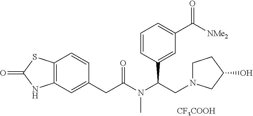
C12=C(C=C(CC(N(C(CN3CCC(O)C3)C3=CC(C([NMe2])=O)=CC=C3)C)=O)C=C1)NC(=O)S2.[CF3COOH]
